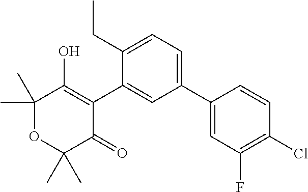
C1(C2=CC=C(CC)C(C3=C(O)C(C)(C)OC(C)(C)C3=O)=C2)=CC(F)=C(Cl)C=C1
